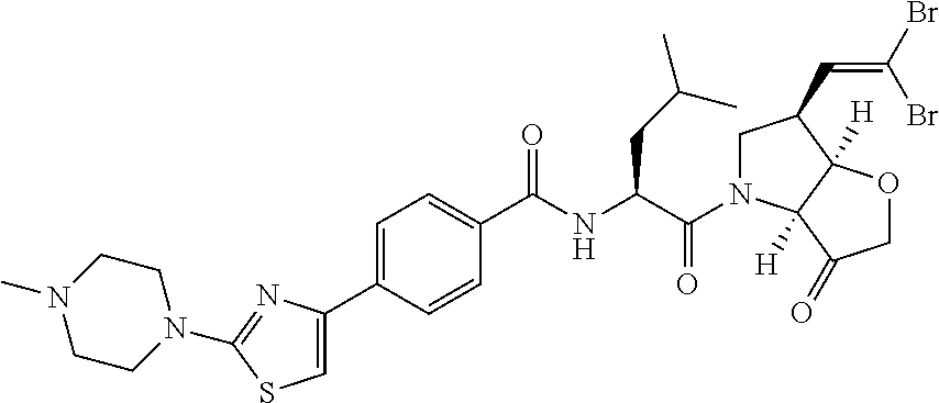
C1(C2=CC=C(C(NC(CC(C)C)C(N3CC(C=C(Br)Br)C4([H])C3([H])C(=O)CO4)=O)=O)C=C2)=CSC(N2CCN(C)CC2)=N1
